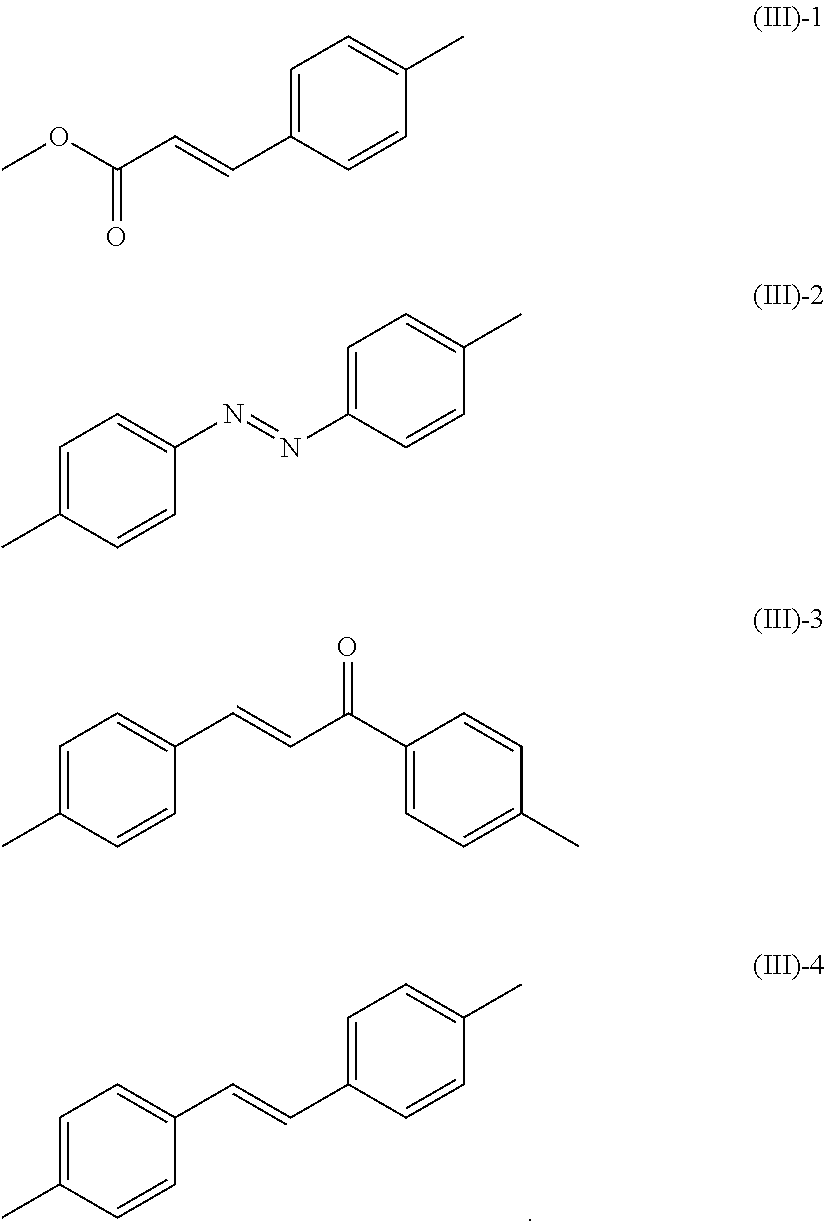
CC1=CC=C(C=CC2=CC=C(C)C=C2)C=C1.COC(C=CC1=CC=C(C)C=C1)=O.CC1=CC=C(N=NC2=CC=C(C)C=C2)C=C1.CC1=CC=C(C=CC(C2=CC=C(C)C=C2)=O)C=C1
